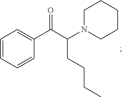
C1=CC=CC(C(C(CCCC)N2CCCCC2)=O)=C1
